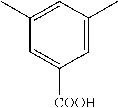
C1=C(C)C=C(C)C=C1[COOH]
